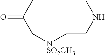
C(C[NSO2CH3]CC(C)=O)NC
